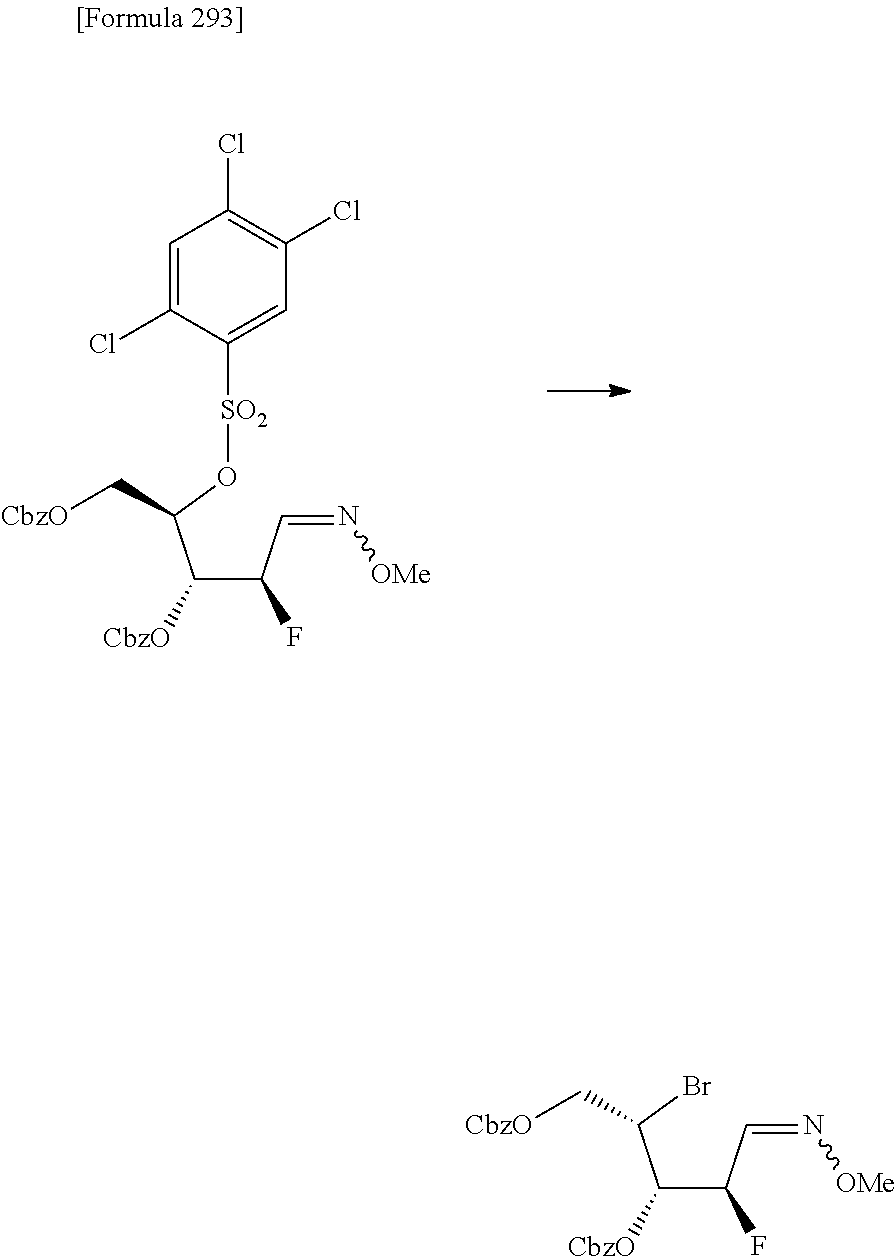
C(C(C=N[OMe])F)(C(O[SO2]C1=CC(Cl)=C(Cl)C=C1Cl)C[CbzO])[CbzO].C(C(C=N[OMe])F)(C(Br)C[CbzO])[CbzO]
